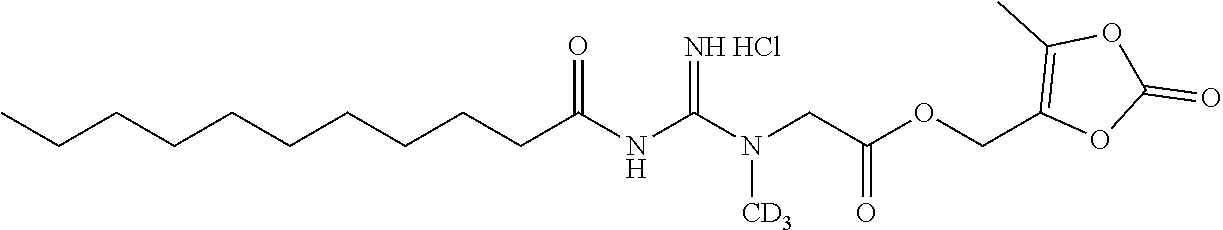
CCCCCCCCCCC(NC(N(CC(OCC1=C(C)OC(=O)O1)=O)[CD3])=[NH HCl])=O
